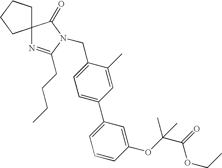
C12(N=C(CCCC)N(CC3=CC=C(C4=CC=CC(OC(C(=O)OCC)(C)C)=C4)C=C3C)C1=O)CCCC2
